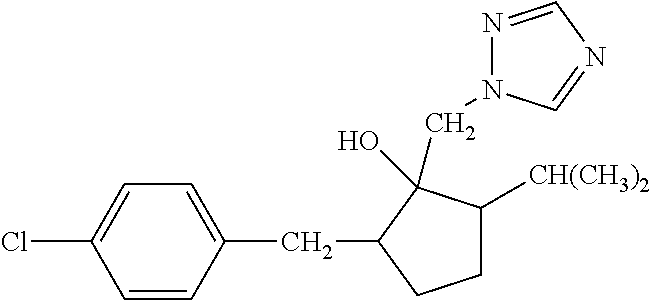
C1(CC2C(O)(CN3N=CN=C3)C([CH(CH3)2])CC2)=CC=C(Cl)C=C1
